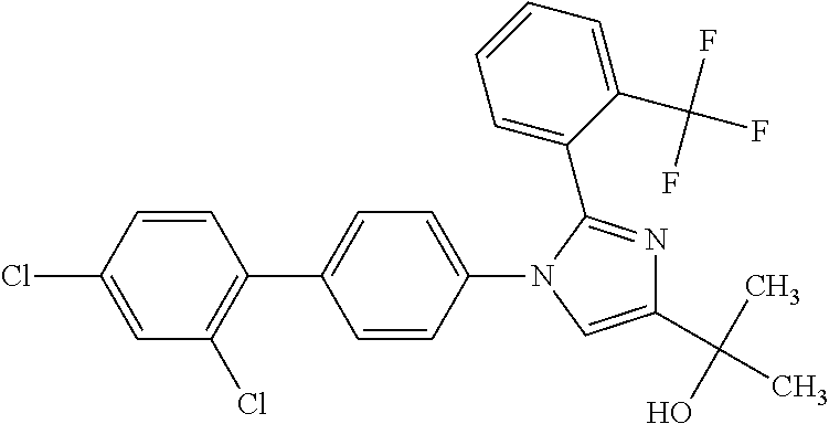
C1=C(Cl)C=CC(C2=CC=C(N3C=C(C(C)(O)C)N=C3C3=CC=CC=C3C(F)(F)F)C=C2)=C1Cl
